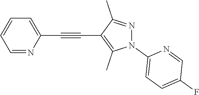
C1=NC(C#CC2=C(C)N(C3=CC=C(F)C=N3)N=C2C)=CC=C1
